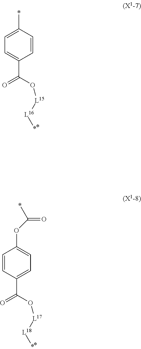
C(C1=CC=C(*)C=C1)(O[L15][L16]*)=O.C(C1=CC=C(OC(*)=O)C=C1)(O[L17][L18]*)=O
